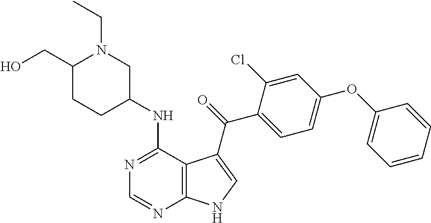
C1(CO)CCC(NC2=NC=NC3=C2C(C(C2=CC=C(OC4=CC=CC=C4)C=C2Cl)=O)=CN3)CN1CC
